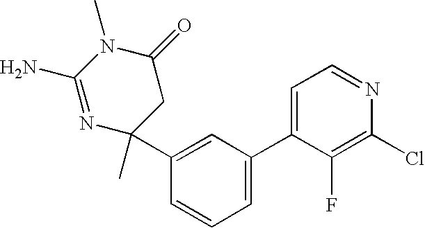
N1=C(N)N(C)C(=O)CC1(C)C1=CC(C2=CC=NC(Cl)=C2F)=CC=C1
